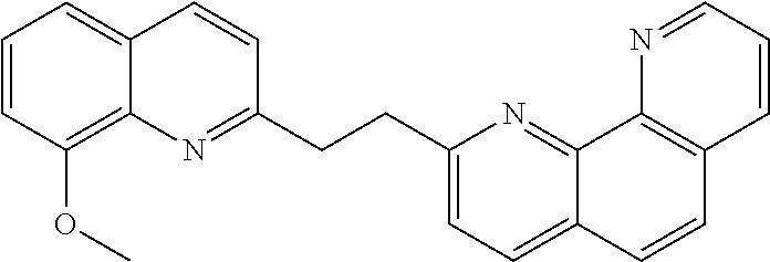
C1=CC(OC)=C2C(=C1)C=CC(CCC1=CC=C3C(=N1)C1=C(C=C3)C=CC=N1)=N2
